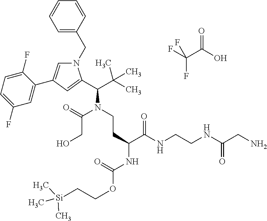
FC(C(O)=O)(F)F.C1=C(CN2C=C(C3=CC(F)=CC=C3F)C=C2C(C(C)(C)C)N(CCC(NC(=O)OCC[Si](C)(C)C)C(NCCNC(CN)=O)=O)C(=O)CO)C=CC=C1
